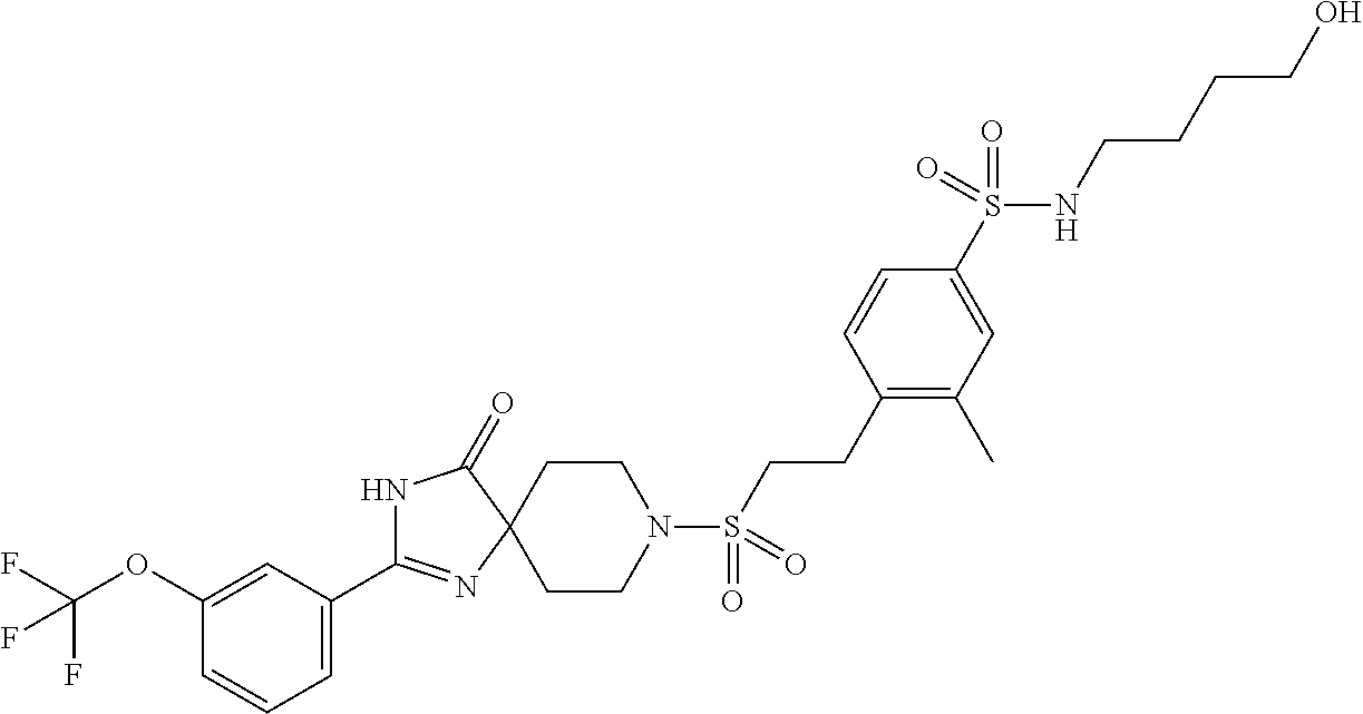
C1CN(S(=O)(CCC2=C(C)C=C(S(NCCCCO)(=O)=O)C=C2)=O)CCC12C(=O)NC(C1=CC=CC(OC(F)(F)F)=C1)=N2
